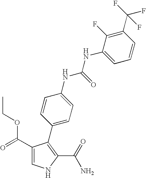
C1(C(=O)OCC)=CNC(C(=O)N)=C1C1=CC=C(NC(NC2=CC=CC(C(F)(F)F)=C2F)=O)C=C1
